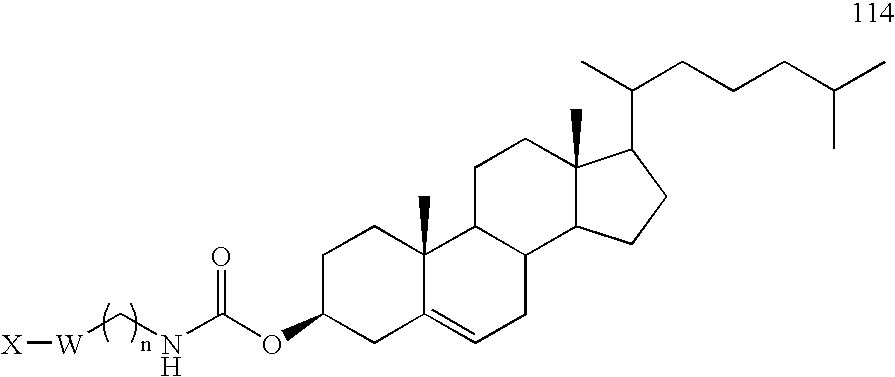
C1C(OC(NC[W][X])=O)CC2=CCC3C(C2(C)C1)CCC1(C)C3CCC1C(C)CCCC(C)C
